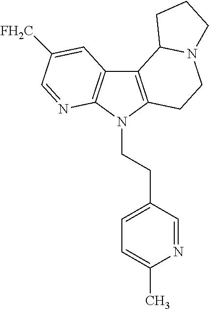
C12=C(N(CCC3=CC=C(C)N=C3)C3=C1C=C([FH2C])C=N3)CCN1C2CCC1
